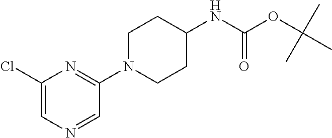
C1(Cl)=CN=CC(N2CCC(NC(OC(C)(C)C)=O)CC2)=N1
